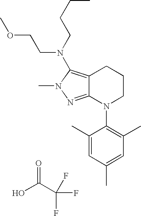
OC(C(F)(F)F)=O.C12=NN(C)C(N(CCCC)CCOC)=C1CCCN2C1=C(C)C=C(C)C=C1C
